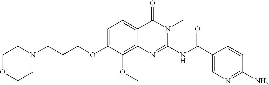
C1=C(OCCCN2CCOCC2)C(OC)=C2C(=C1)C(=O)N(C)C(NC(C1=CN=C(N)C=C1)=O)=N2
